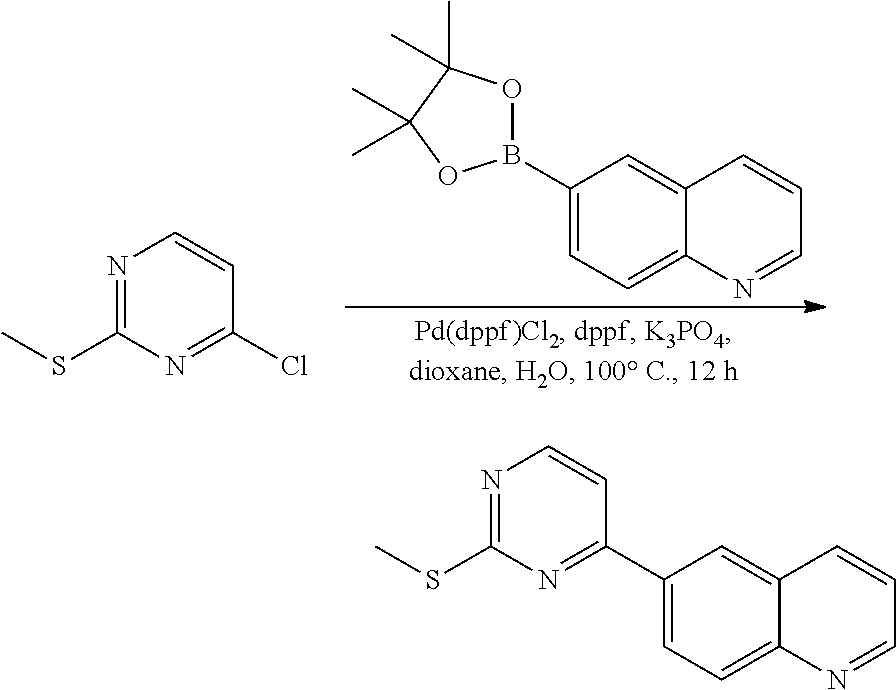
N1=C(SC)N=C(Cl)C=C1.C1(B2OC(C)(C)C(C)(C)O2)=CC=C2C(=C1)C=CC=N2.C1(C2=NC(SC)=NC=C2)=CC=C2C(=C1)C=CC=N2
